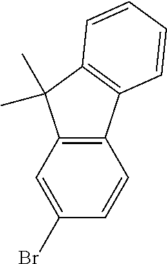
C12=C(C=C(Br)C=C1)C(C)(C)C1=C2C=CC=C1
